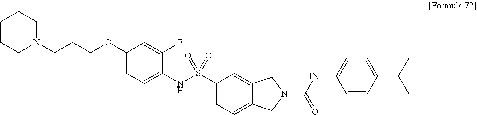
C1(OCCCN2CCCCC2)=CC=C(NS(C2=CC=C3C(=C2)CN(C(NC2=CC=C(C(C)(C)C)C=C2)=O)C3)(=O)=O)C(F)=C1
